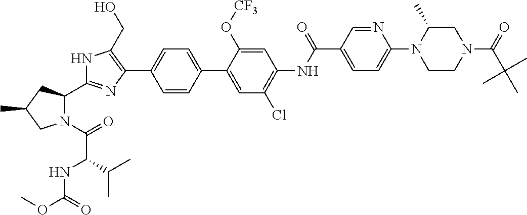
N1C(CO)=C(C2=CC=C(C3=CC(Cl)=C(NC(C4=CC=C(N5CCN(C(C(C)(C)C)=O)CC5C)N=C4)=O)C=C3O[CF3])C=C2)N=C1C1N(C(=O)C(NC(OC)=O)C(C)C)CC(C)C1
